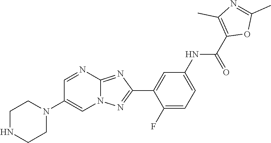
C1(F)=CC=C(NC(C2=C(C)N=C(C)O2)=O)C=C1C1=NN2C(=N1)N=CC(N1CCNCC1)=C2
